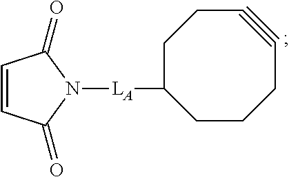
C1=CC(=O)N([LA]C2CCCC#CCC2)C1=O
